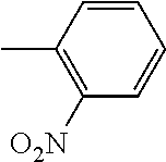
C1=CC(C)=C([O2N])C=C1
